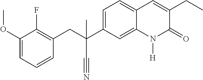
C(C1=C(F)C(OC)=CC=C1)C(C#N)(C1=CC=C2C(=C1)N([H])C(=O)C(CC)=C2)C
